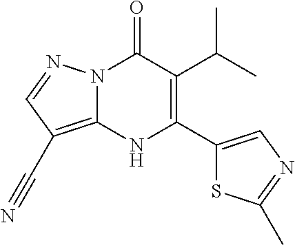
N12C(=C(C#N)C=N1)NC(C1=CN=C(C)S1)=C(C(C)C)C2=O
